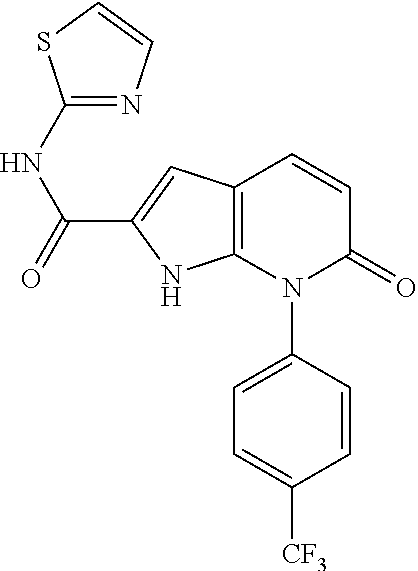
C1=CC(N2C(=O)C=CC3=C2NC(C(=O)NC2=NC=CS2)=C3)=CC=C1[CF3]
